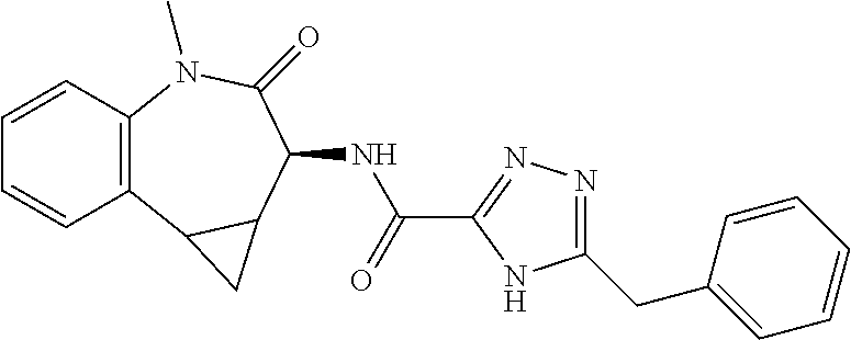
C1=CC2=C(C=C1)C1C(C(NC(C3=NN=C(CC4=CC=CC=C4)N3)=O)C(=O)N2C)C1
